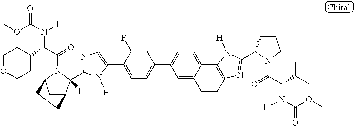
C1(C2=CC=C(C3=CC=C4C(=C3)C=CC3=C4N([H])C(C4CCCN4C(=O)C(C(C)C)N(C(OC)=O)[H])=N3)C=C2F)=CN=C(C2([H])C3CC(N2C(C(C2CCOCC2)N(C(OC)=O)[H])=O)CC3)N1[H]
